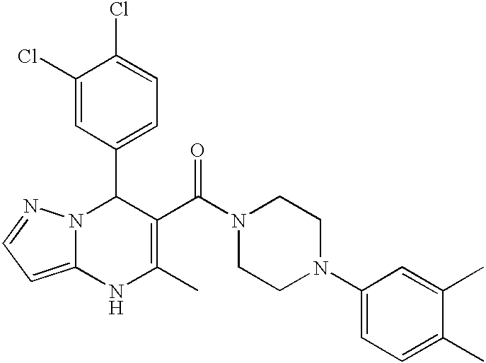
C1(Cl)=CC(C2N3C(=CC=N3)NC(C)=C2C(N2CCN(C3=CC=C(C)C(C)=C3)CC2)=O)=CC=C1Cl
